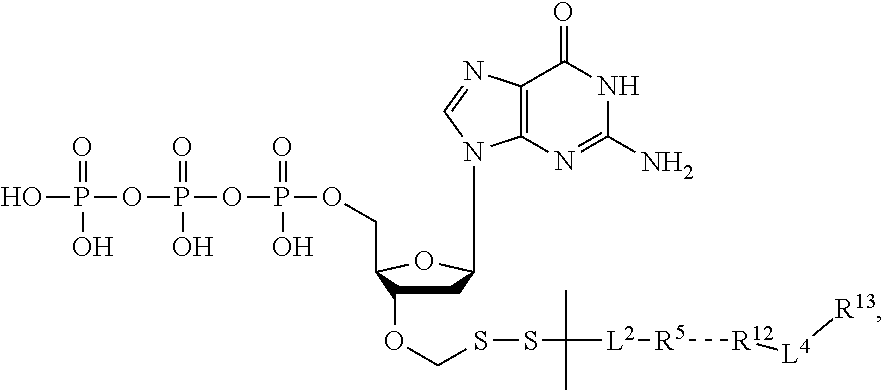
C1C(OCSSC(C)([L2][R5][R12][L4][R13])C)C(COP(OP(=O)(OP(O)(O)=O)O)(=O)O)OC1N1C2=C(C(=O)NC(N)=N2)N=C1
